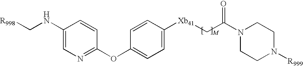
C1(NC[R998])=CN=C(OC2=CC=C([Xb41]CC(=O)N3CCN([R999])CC3)C=C2)C=C1
